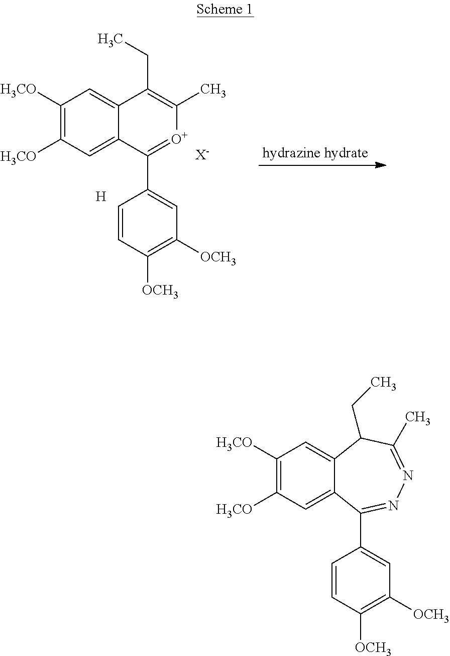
C1([H3CO])=C([H3CO])C=C2C(=C1)C(CC)C(C)=NN=C2C1=CC([OCH3])=C([OCH3])C=C1.C1([H3CO])=C([H3CO])C=C2C(=C1)C(CC)=C(C)[O+]=C2C1=CC([OCH3])=C([OCH3])C=C1.[H].[X-]
